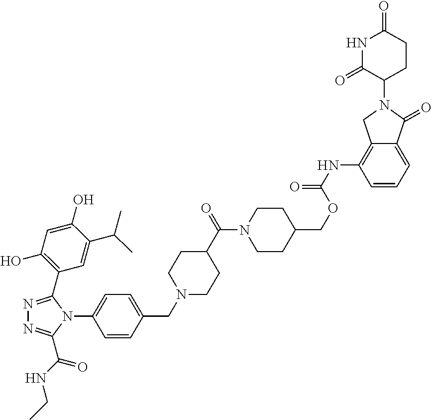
N1=C(C2=C(O)C=C(O)C(C(C)C)=C2)N(C2=CC=C(CN3CCC(C(=O)N4CCC(COC(=O)NC5=C6C(=CC=C5)C(=O)N(C5CCC(=O)NC5=O)C6)CC4)CC3)C=C2)C(C(NCC)=O)=N1
